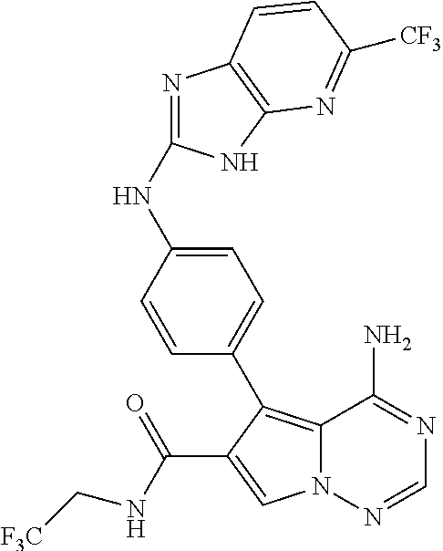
C1=C(NC2=NC3=C(N2)N=C([CF3])C=C3)C=CC(C2=C3N(N=CN=C3N)C=C2C(NC[F3C])=O)=C1
